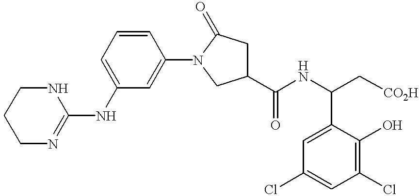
C1CN=C(NC2=CC=CC(N3CC(C(NC(C[CO2H])C4=CC(Cl)=CC(Cl)=C4O)=O)CC3=O)=C2)NC1
